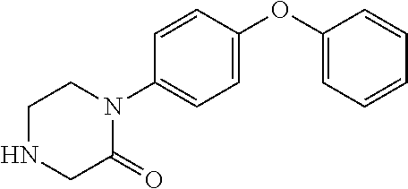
C1NCC(=O)N(C2=CC=C(OC3=CC=CC=C3)C=C2)C1
